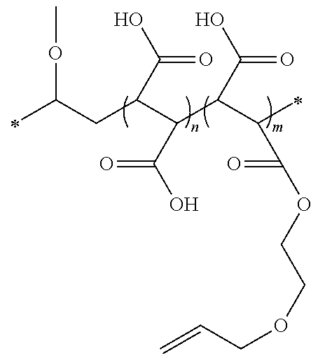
C(CC(C(C(C(C(OCCOCC=C)=O)C)C(O)=O)C(O)=O)C(O)=O)(C)OC
